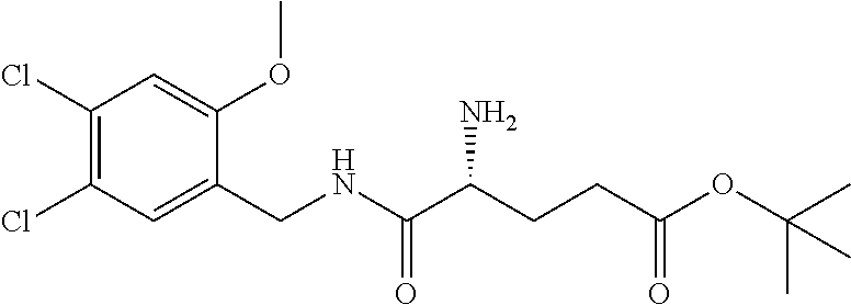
C1(Cl)=C(Cl)C=C(CNC(C(CCC(OC(C)(C)C)=O)N)=O)C(OC)=C1
